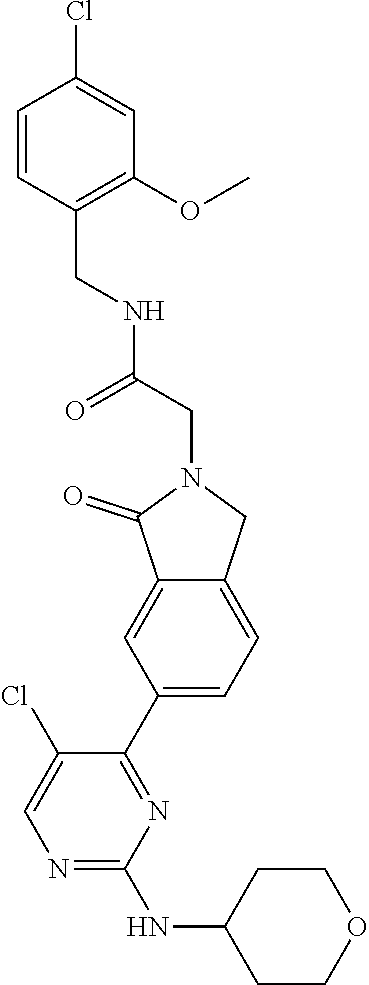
C1(C2=NC(NC3CCOCC3)=NC=C2Cl)=CC=C2C(=C1)C(=O)N(CC(NCC1=C(OC)C=C(Cl)C=C1)=O)C2
